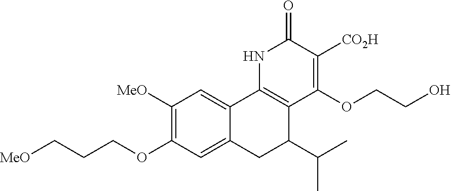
C12=C(NC(=O)C([CO2H])=C1OCCO)C1=CC([MeO])=C(OCCC[MeO])C=C1CC2C(C)C
